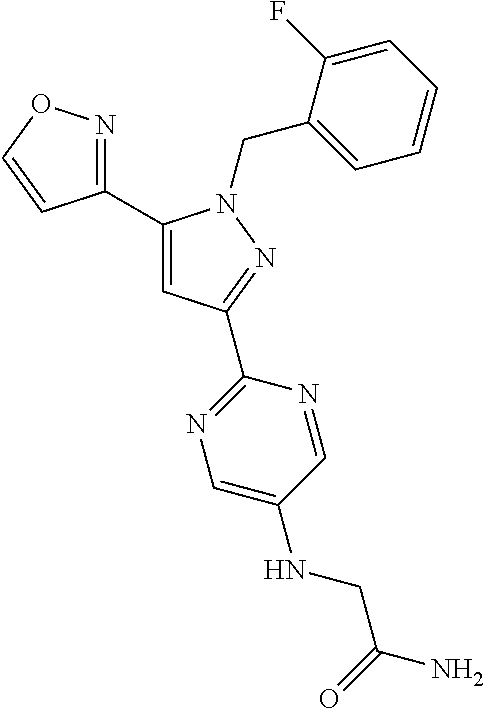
C1(C2=CC(C3=NC=C(NCC(N)=O)C=N3)=NN2CC2=CC=CC=C2F)=NOC=C1
